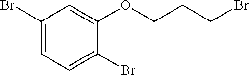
C1(Br)=CC=C(Br)C(OCCCBr)=C1
